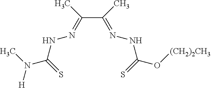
C(C(C)=NNC(O[(CH2)2CH3])=S)(C)=NNC(N(C)[H])=S
